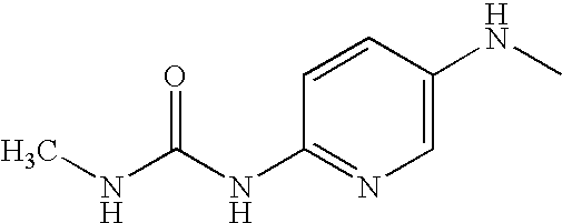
C1=CC(NC(NC)=O)=NC=C1NC
